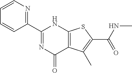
C1(C2=NC=CC=C2)=NC(=O)C2=C(N1)SC(C(NC)=O)=C2C
